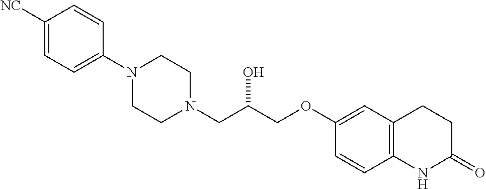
C1([NC])=CC=C(N2CCN(CC(COC3=CC4=C(C=C3)NC(=O)CC4)O)CC2)C=C1
